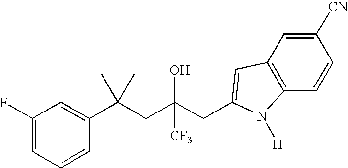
C1(F)=CC=CC(C(CC(CC2=CC3=C(C=CC([CN])=C3)N2[H])(O)[CF3])(C)C)=C1
